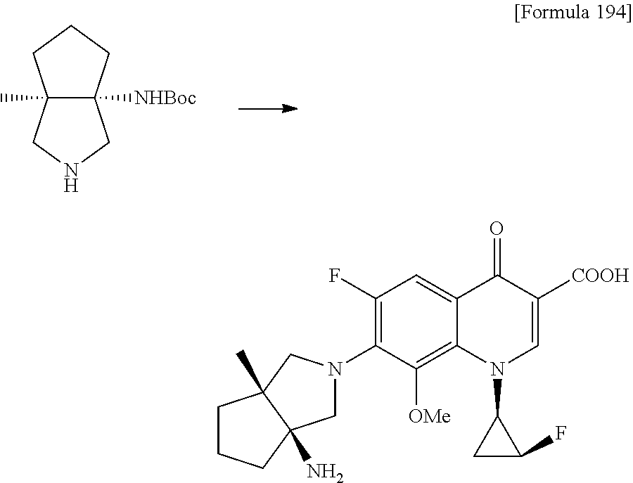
C12(C)C([NHBoc])(CCC1)CNC2.C1(F)=C(N2CC3(N)C(C)(C2)CCC3)C([OMe])=C2C(=C1)C(=O)C([COOH])=CN2C1CC1F
